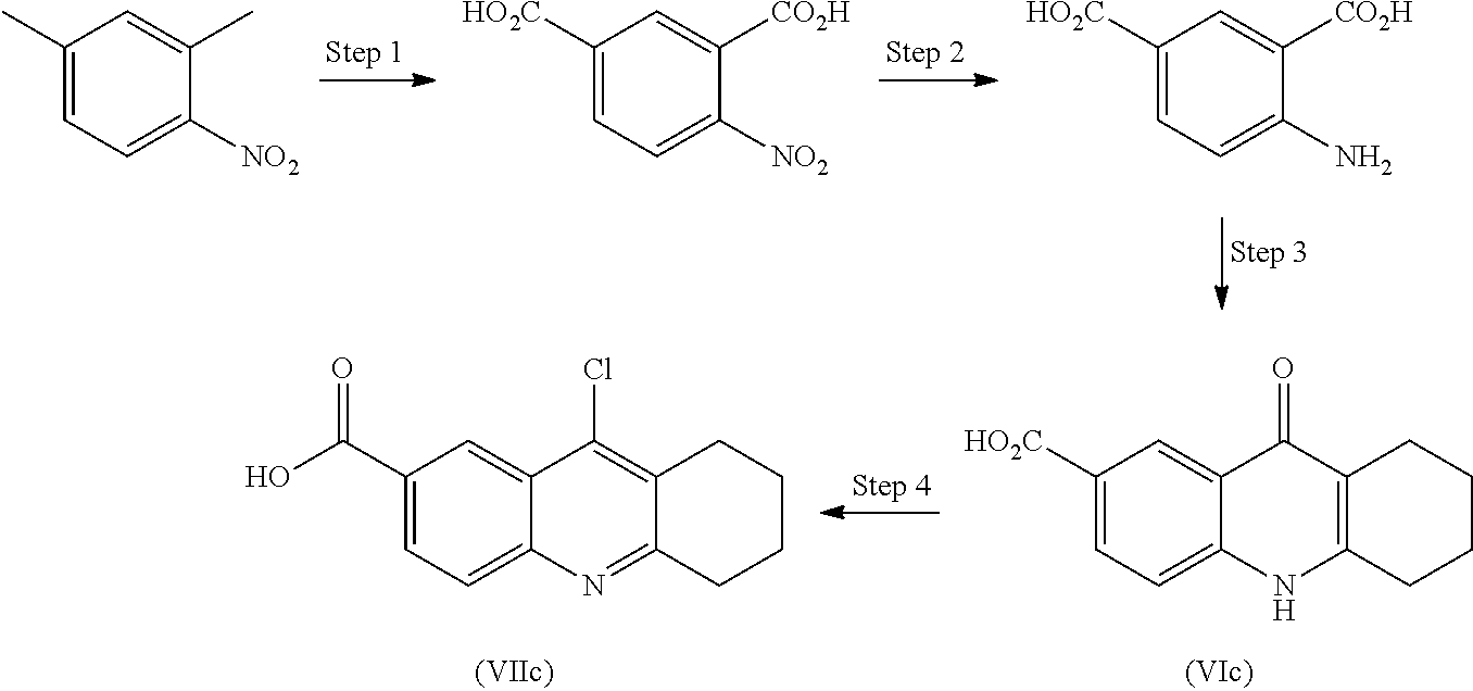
C1(C)=CC=C([NO2])C(C)=C1.C1([HO2C])=CC=C([NO2])C([CO2H])=C1.C1([HO2C])=CC=C(N)C([CO2H])=C1.C1([HO2C])=CC=C2C(=C1)C(=O)C1=C(N2)CCCC1.C1(C(=O)O)=CC=C2C(=C1)C(Cl)=C1C(=N2)CCCC1
